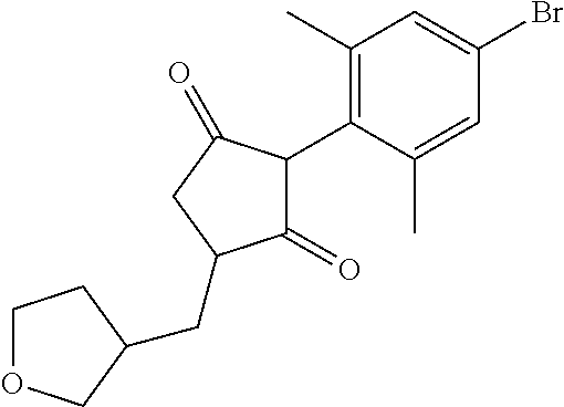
C1(=O)C(C2=C(C)C=C(Br)C=C2C)C(=O)CC1CC1COCC1
